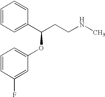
C1=CC=C(C(CCNC)OC2=CC=CC(F)=C2)C=C1
